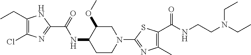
C1(CC)=C(Cl)N=C(C(=O)NC2CCN(C3=NC(C)=C(C(NCCN(CC)CC)=O)S3)CC2OC)N1
